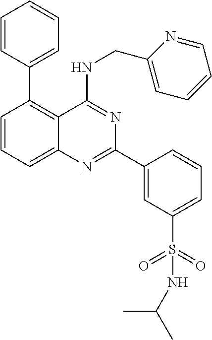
C1=CC=C2C(=C1C1=CC=CC=C1)C(NCC1=CC=CC=N1)=NC(C1=CC(S(=O)(=O)NC(C)C)=CC=C1)=N2
